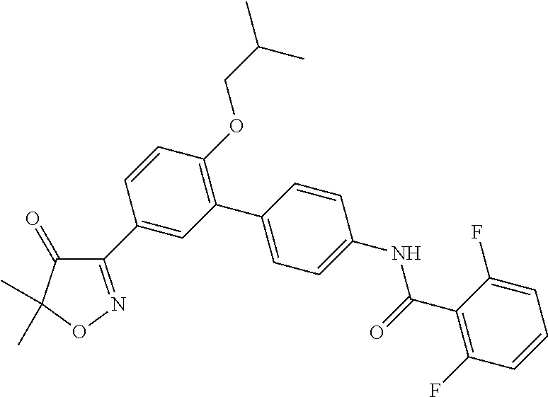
C1(C2=CC(C3=CC=C(NC(C4=C(F)C=CC=C4F)=O)C=C3)=C(OCC(C)C)C=C2)=NOC(C)(C)C1=O
